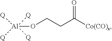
[Al](OCCC([Co(CO)x])=O)([Q])([Q])([Q])[Q]
